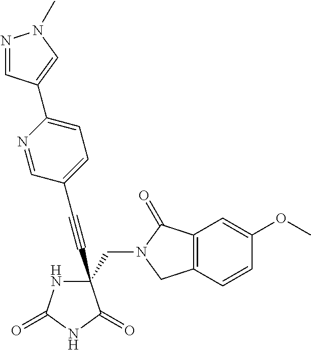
C(#CC1(CN2C(=O)C3=C(C2)C=CC(OC)=C3)NC(=O)NC1=O)C1=CC=C(C2=CN(C)N=C2)N=C1
